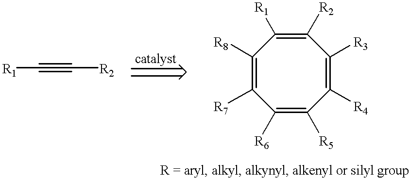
C1([R8])=C([R7])C([R6])=C([R5])C([R4])=C([R3])C([R2])=C1[R1].[R1]C#C[R2]
